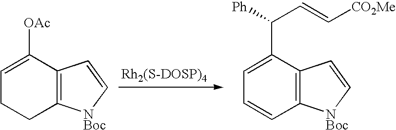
C1=C([OAc])C2=C(CC1)[NBoc]C=C2.C1=C(C([Ph])C=C[CO2Me])C2=C(C=C1)[NBoc]C=C2.[Rh2(S-DOSP)4]
